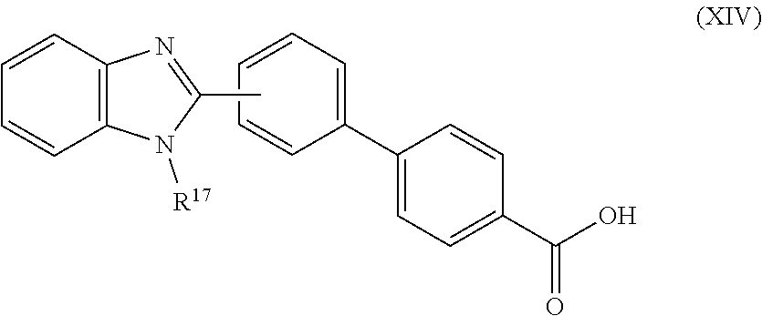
C1=CC(C2=CC=C(C(O)=O)C=C2)=CC=C1.CC1=NC2=C(N1[R17])C=CC=C2
